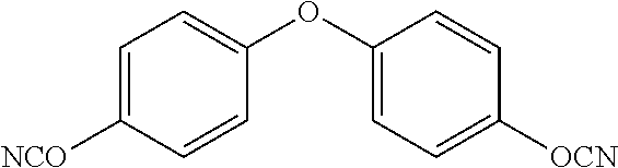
[NCO]C1=CC=C(OC2=CC=C([OCN])C=C2)C=C1
